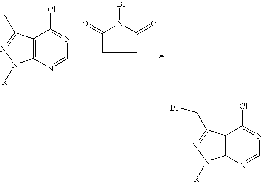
C12=C(C(C)=NN1[R])C(Cl)=NC=N2.C1C(=O)N(Br)C(=O)C1.C12=C(C(CBr)=NN1[R])C(Cl)=NC=N2
